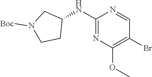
C1(NC2CN([Boc])CC2)=NC(OC)=C(Br)C=N1
